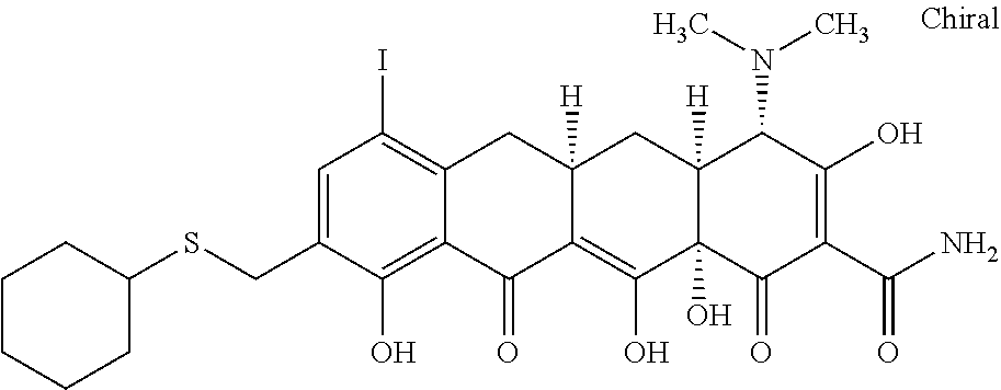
C12([H])C(O)(C(=O)C(C(N)=O)=C(O)C1N(C)C)C(O)=C1C([H])(C2)CC2=C(I)C=C(CSC3CCCCC3)C(O)=C2C1=O
